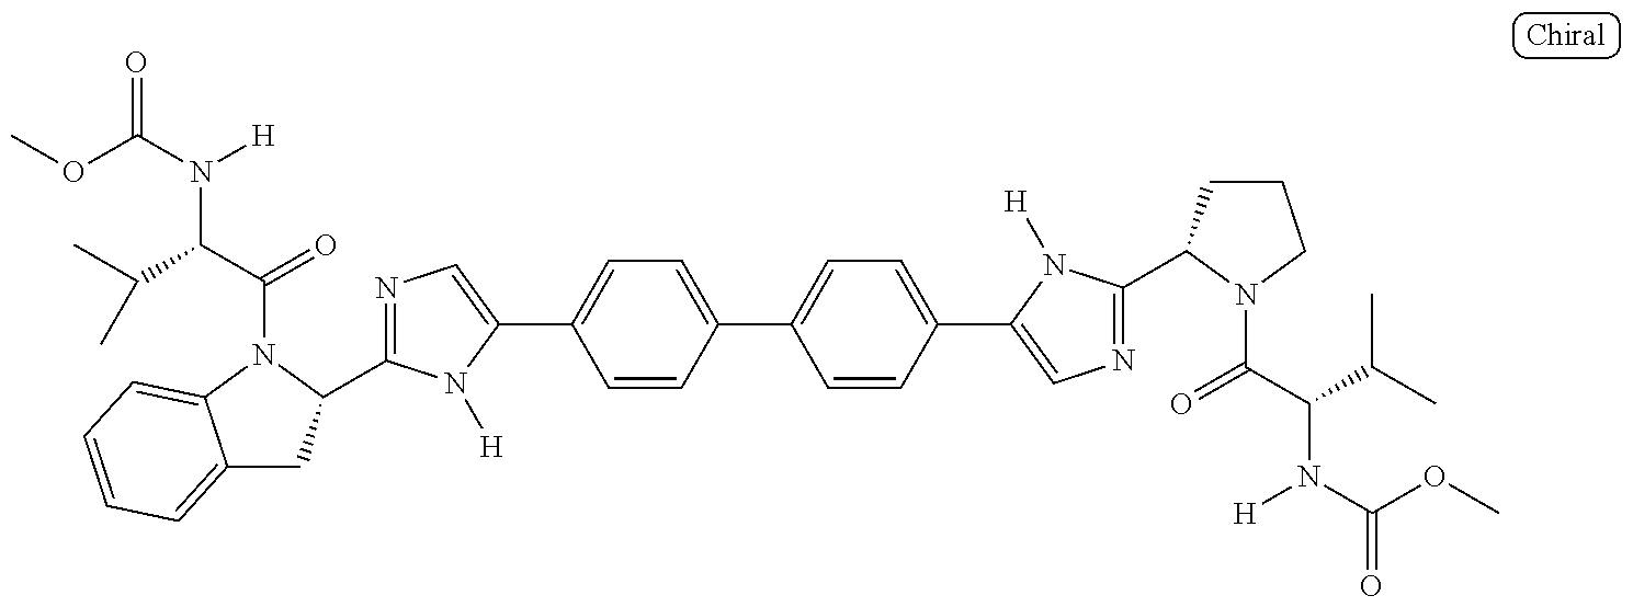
C12=CC=CC=C1N(C(C(C(C)C)N(C(OC)=O)[H])=O)C(C1=NC=C(C3=CC=C(C4=CC=C(C5=CN=C(C6CCCN6C(C(C(C)C)N([H])C(=O)OC)=O)N5[H])C=C4)C=C3)N1[H])C2
